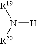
[R19]N([R20])[H]
